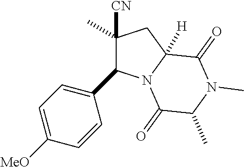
C1([CN])(C)CC2([H])N(C(=O)C(C)N(C)C2=O)C1C1=CC=C([MeO])C=C1
